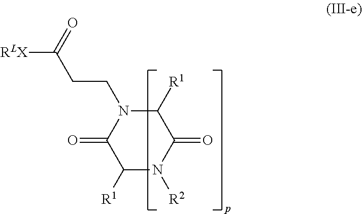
C1([R1])N([R2])C(=O)C([R1])N(CCC([RLX])=O)C1=O
